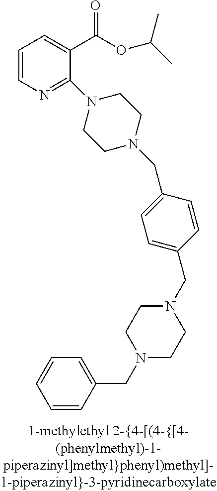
C1=CN=C(N2CCN(CC3=CC=C(CN4CCN(CC5=CC=CC=C5)CC4)C=C3)CC2)C(C(OC(C)C)=O)=C1
